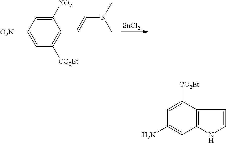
[SnCl2].C1([O2N])=CC([CO2Et])=C(C=CN(C)C)C([NO2])=C1.C1(N)=CC2=C(C([CO2Et])=C1)C=CN2
